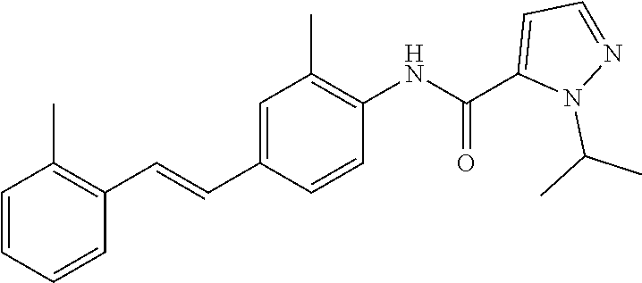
N(C(C1=CC=NN1C(C)C)=O)C1=C(C)C=C(C=CC2=C(C)C=CC=C2)C=C1
